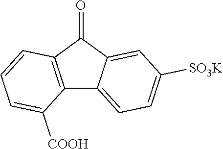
C12=C(C(=O)C3=CC([SO3K])=CC=C13)C=CC=C2[COOH]
